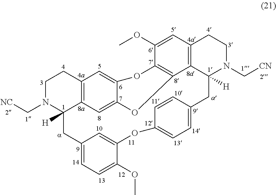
C1N(C[NC])C2([H])C3=C(C1)C=C1C(=C3)OC3=C(O1)C(OC)=CC1=C3C([H])(N(C[CN])CC1)CC1=CC=C(OC3=CC(=CC=C3OC)C2)C=C1
